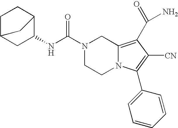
N1(C(NC2CC3CCC2C3)=O)CCN2C(=C(C(N)=O)C([CN])=C2C2=CC=CC=C2)C1
